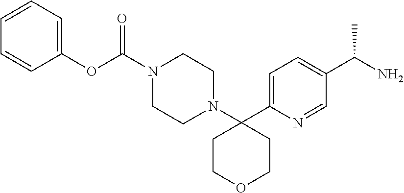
C1=C(C2(N3CCN(C(=O)OC4=CC=CC=C4)CC3)CCOCC2)N=CC(C(N)C)=C1
